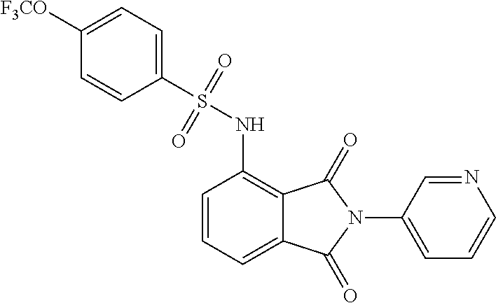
C1=CC=C2C(=C1NS(C1=CC=C([F3CO])C=C1)(=O)=O)C(=O)N(C1=CC=CN=C1)C2=O
